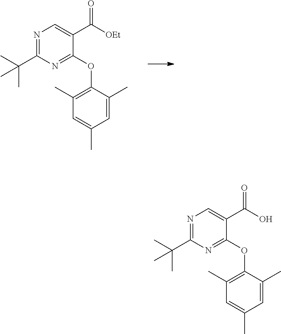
C1(C([OEt])=O)=CN=C(C(C)(C)C)N=C1OC1=C(C)C=C(C)C=C1C.C1(C(O)=O)=CN=C(C(C)(C)C)N=C1OC1=C(C)C=C(C)C=C1C
